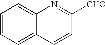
C12=CC=CC=C1C=CC([CHO])=N2
